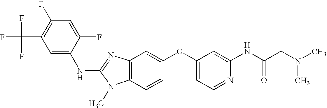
C1=C(F)C(NC2=NC3=C(N2C)C=CC(OC2=CC=NC(NC(CN(C)C)=O)=C2)=C3)=CC(C(F)(F)F)=C1F
